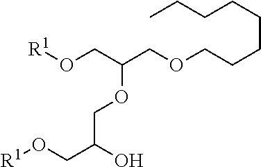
C(OCC(CO[R1])OCC(CO[R1])O)CCCCCCC
